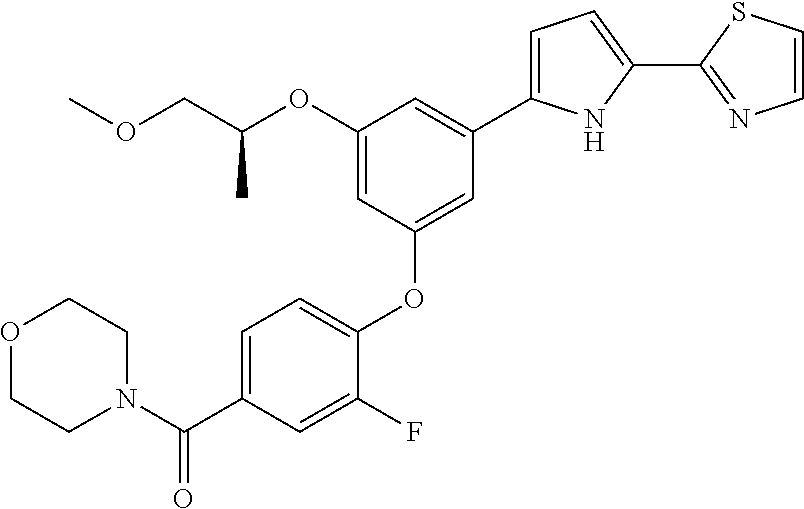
C1=C(C(N2CCOCC2)=O)C=C(F)C(OC2=CC(C3=CC=C(C4=NC=CS4)N3)=CC(OC(COC)C)=C2)=C1
